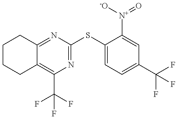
C1CCC2=C(C(F)(F)F)N=C(SC3=CC=C(C(F)(F)F)C=C3[N+](=O)[-O])N=C2C1
